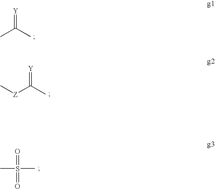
CC(C)=[Y].C[Z]C(C)=[Y].O=S(=O)(C)C
